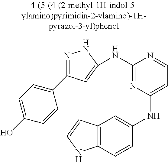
C12=C(C=CC(NC3=CC=NC(NC4=CC(C5=CC=C(O)C=C5)=NN4)=N3)=C1)NC(C)=C2
